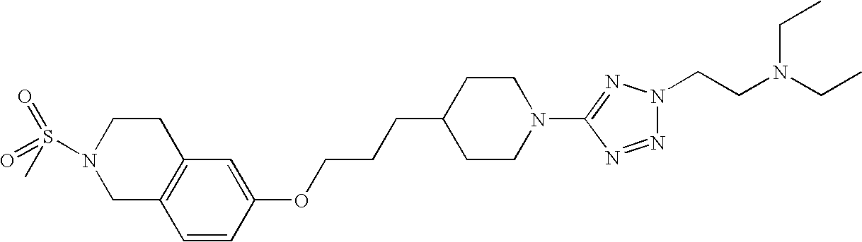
C12=C(C=CC(OCCCC3CCN(C4=NN(CCN(CC)CC)N=N4)CC3)=C1)CN(S(=O)(=O)C)CC2
